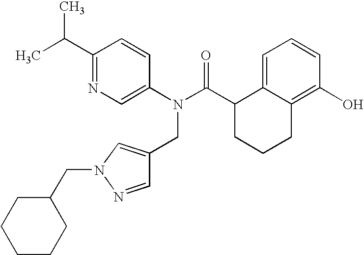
C1(C(C)C)=NC=C(N(C(C2CCCC3=C(O)C=CC=C23)=O)CC2=CN(CC3CCCCC3)N=C2)C=C1
